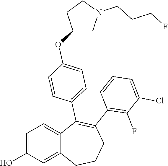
C1=C(O)C=C2C(=C1)C(C1=CC=C(OC3CN(CCCF)CC3)C=C1)=C(C1=C(F)C(Cl)=CC=C1)CCC2
